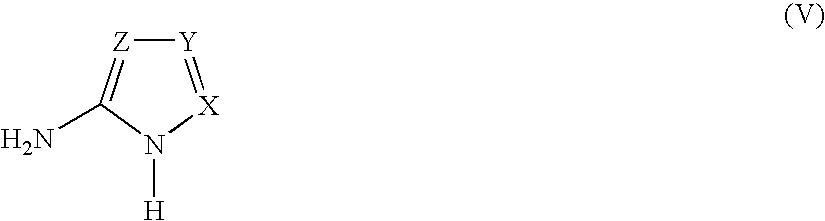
[Y]1=[X]N([H])C(N)=[Z]1
